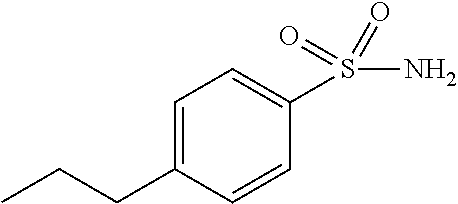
C1=C(CCC)C=CC(S(N)(=O)=O)=C1
